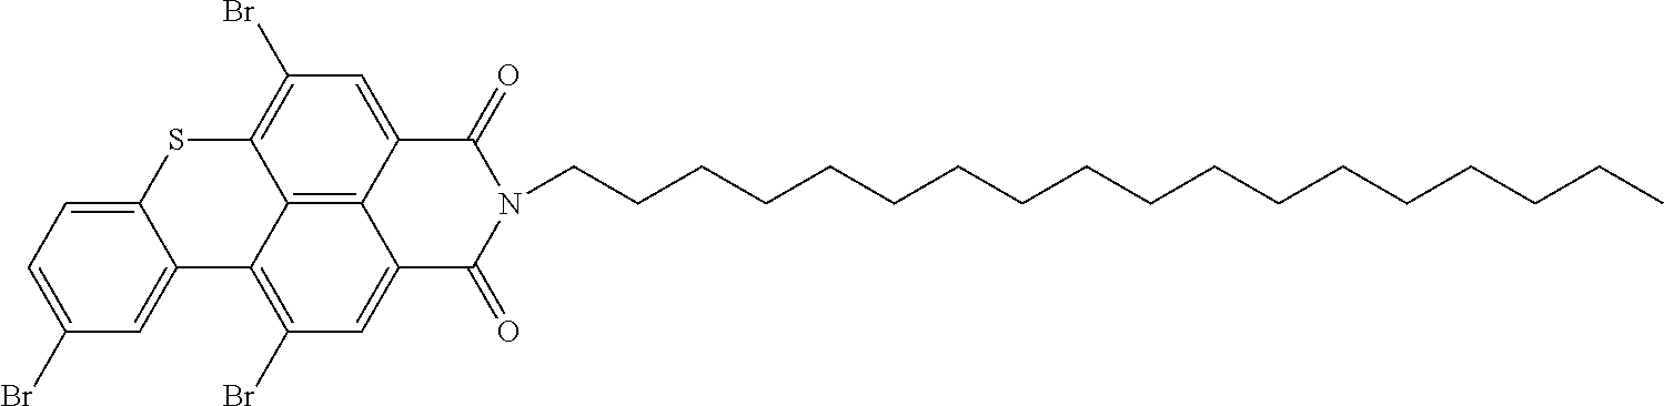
C1=C2C(=CC(Br)=C1)C1=C(Br)C=C3C4=C1C(=C(Br)C=C4C(=O)N(CCCCCCCCCCCCCCCCCC)C3=O)S2
